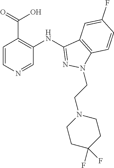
C1=CN=CC(NC2=NN(CCN3CCC(F)(F)CC3)C3=C2C=C(F)C=C3)=C1C(=O)O
